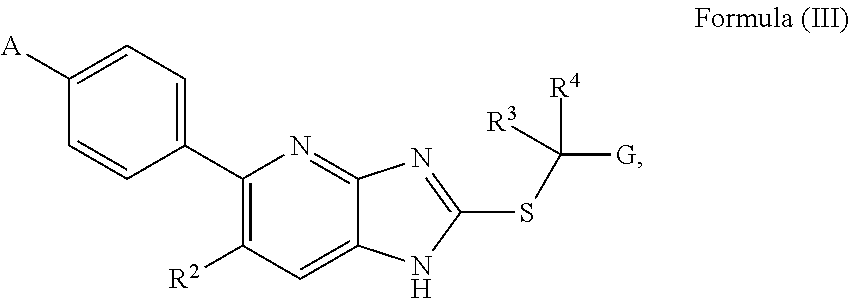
[A]C1=CC=C(C2=C([R2])C=C3C(=N2)N=C(SC([G])([R4])[R3])N3)C=C1
